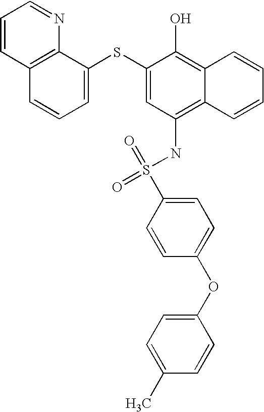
C1=CC2=C(N=C1)C(SC1=CC(NS(=O)(C3=CC=C(OC4=CC=C(C)C=C4)C=C3)=O)=C3C(=C1O)C=CC=C3)=CC=C2
